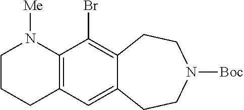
C1CCC2=C(N1[Me])C(Br)=C1C(=C2)CCN([Boc])CC1
